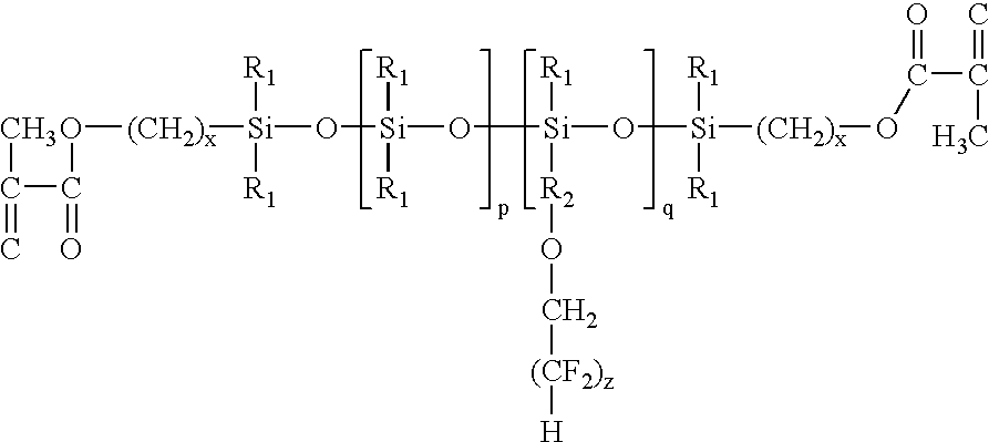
CC(=C)C(O[(CH2)x][Si]([R1])([R1])O[Si]([R1])([R1])O[Si]([R1])([R2]OC[(CF2)z][H])O[Si]([R1])([R1])[(CH2)x]OC(C(=C)C)=O)=O
